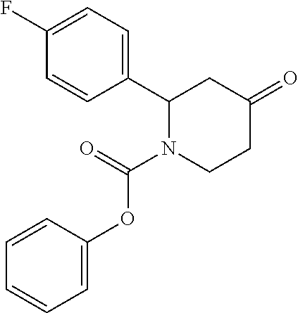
C1=CC(C2N(C(OC3=CC=CC=C3)=O)CCC(=O)C2)=CC=C1F
